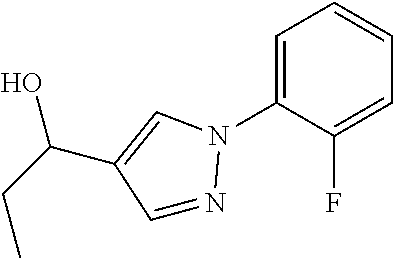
C1=NN(C2=CC=CC=C2F)C=C1C(CC)O
